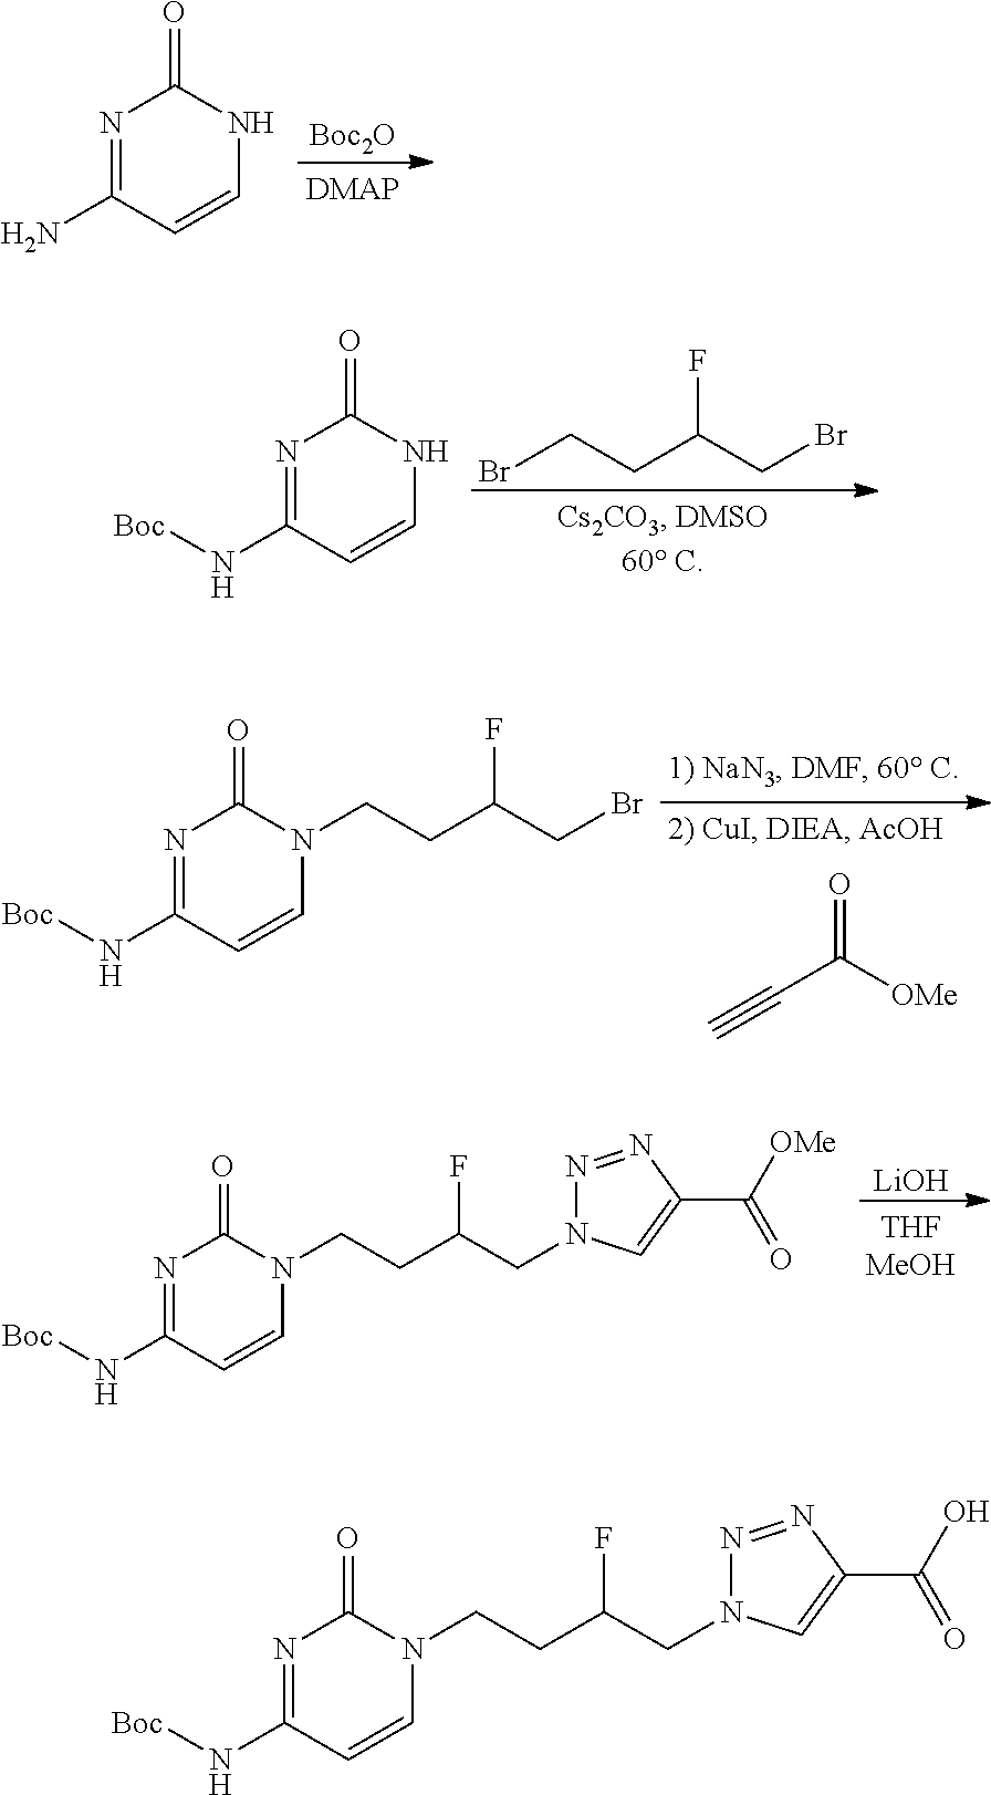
N1=C(N)C=CNC1=O.[Boc2O].N1=C(N[Boc])C=CNC1=O.BrCCC(CBr)F.C(C([OMe])=O)#C.N1=C(N[Boc])C=CN(CCC(CBr)F)C1=O.N1=C(N[Boc])C=CN(CCC(CN2N=NC(C(=O)[OMe])=C2)F)C1=O.[LiOH].N1=C(N[Boc])C=CN(CCC(CN2N=NC(C(=O)O)=C2)F)C1=O
